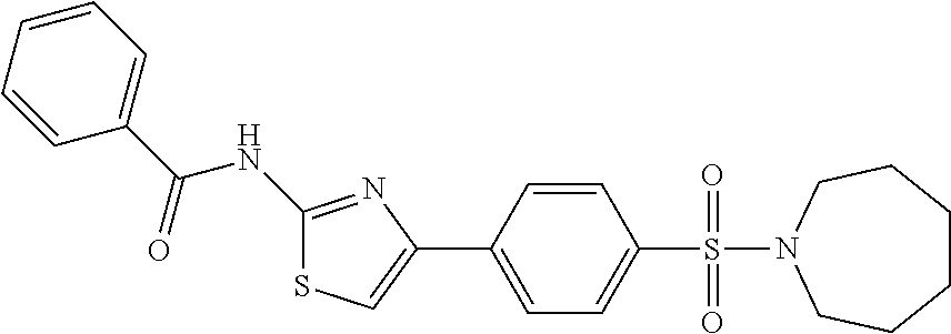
C1(NC(C2=CC=CC=C2)=O)=NC(C2=CC=C(S(=O)(=O)N3CCCCCC3)C=C2)=CS1
